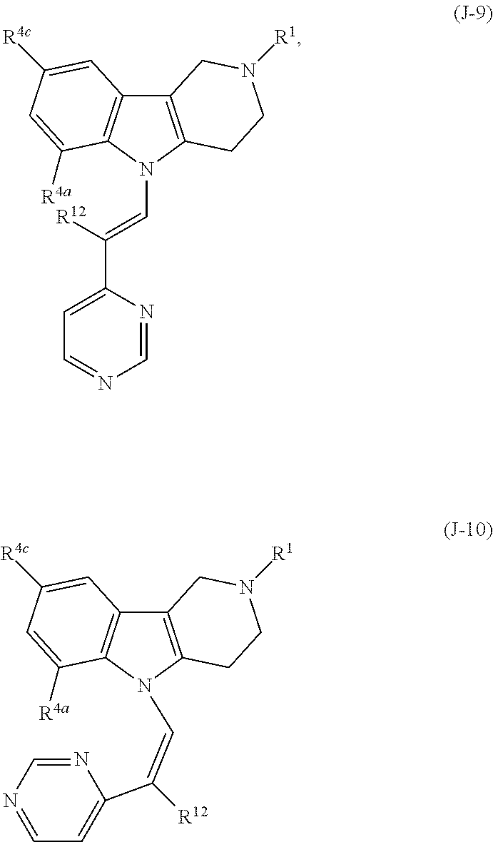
C12=C(N(C=C([R12])C3=CC=NC=N3)C3=C1C=C([R4c])C=C3[R4a])CCN([R1])C2.C12=C(CCN([R1])C1)N(C=C(C1=CC=NC=N1)[R12])C1=C2C=C([R4c])C=C1[R4a]
